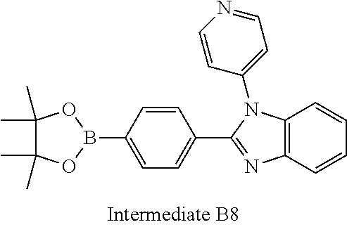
C1=C(C2=NC3=C(N2C2=CC=NC=C2)C=CC=C3)C=CC(B2OC(C)(C)C(C)(C)O2)=C1
